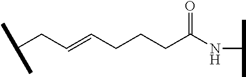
CC(C)CC=CCCCC(NC(C)C)=O
